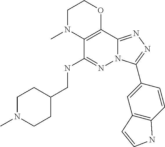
C1N(C)C2=C(OC1)C1=NN=C(C3=CC4=C(C=C3)NC=C4)N1N=C2NCC1CCN(C)CC1
